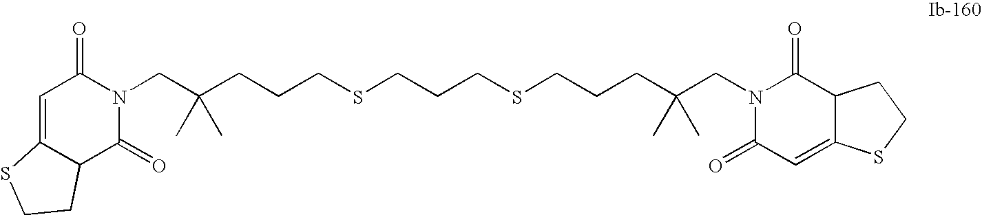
N1(CC(CCCSCCCSCCCC(CN2C(=O)C=C3C(C2=O)CCS3)(C)C)(C)C)C(=O)C=C2C(C1=O)CCS2
